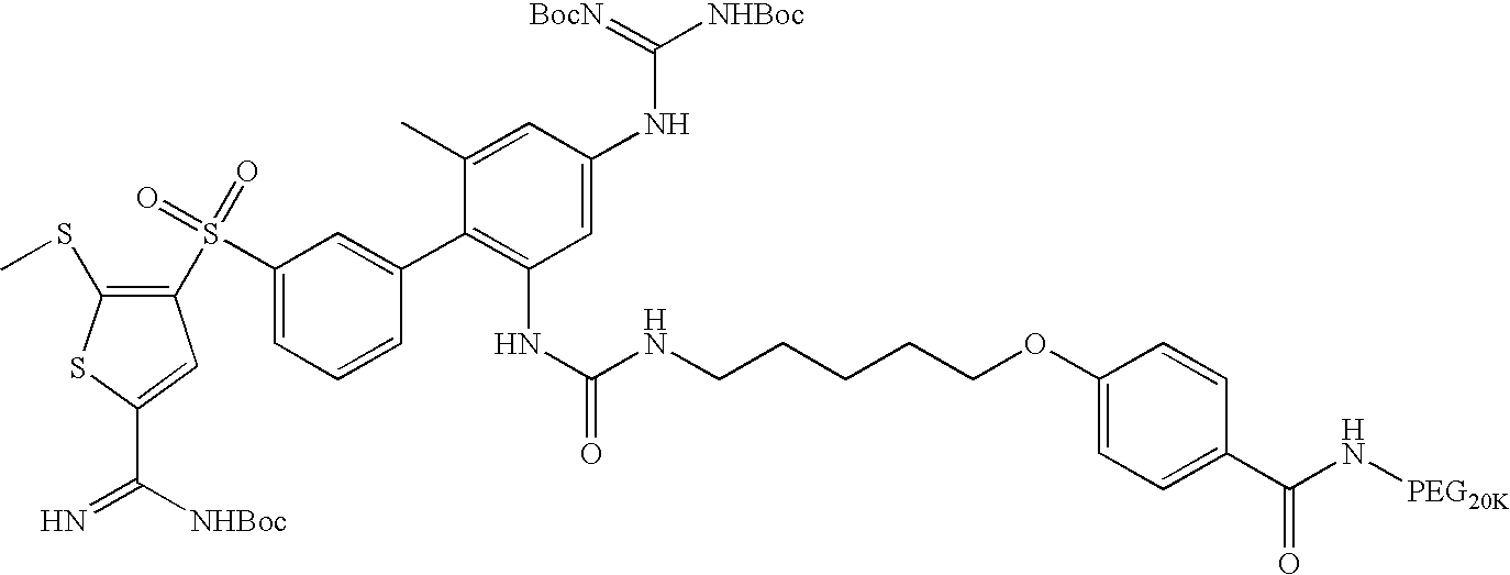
C1(C)=CC(NC([NHBoc])=[BocN])=CC(NC(NCCCCCOC2=CC=C(C(N[PEG20K])=O)C=C2)=O)=C1C1=CC(S(C2=C(SC)SC(C([NHBoc])=N)=C2)(=O)=O)=CC=C1
